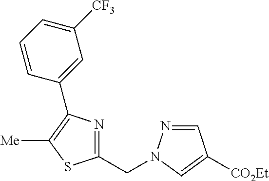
C1(CN2N=CC([CO2Et])=C2)=NC(C2=CC([CF3])=CC=C2)=C([Me])S1
